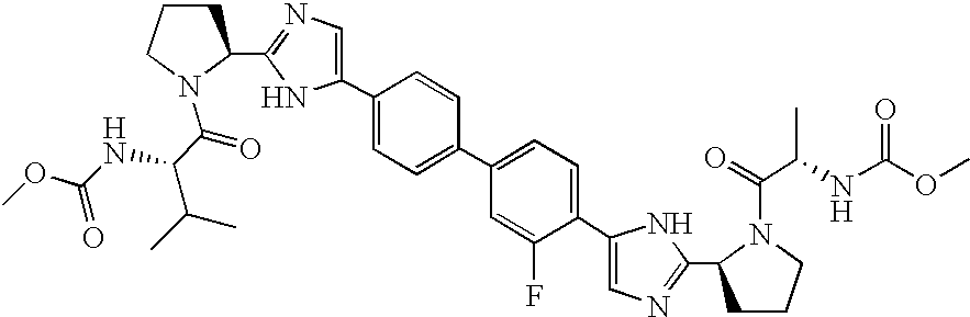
C1CCN(C(=O)C(NC(OC)=O)C(C)C)C1C1=NC=C(C2=CC=C(C3=CC=C(C4=CN=C(C5CCCN5C(C(NC(OC)=O)C)=O)N4)C(F)=C3)C=C2)N1
